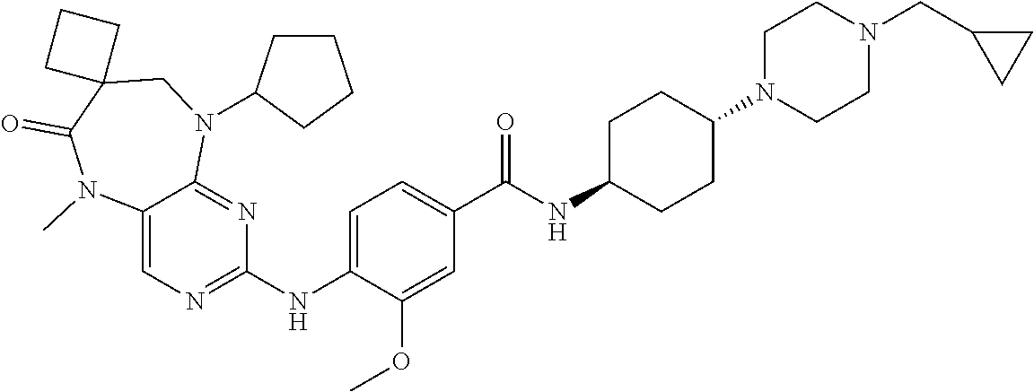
C12=CN=C(NC3=CC=C(C(NC4CCC(N5CCN(CC6CC6)CC5)CC4)=O)C=C3OC)N=C1N(C1CCCC1)CC1(C(=O)N2C)CCC1
